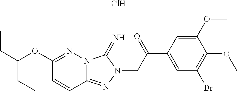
CCC(CC)OC1=NN2C(=NN(CC(C3=CC(Br)=C(OC)C(OC)=C3)=O)C2=N)C=C1.Cl
